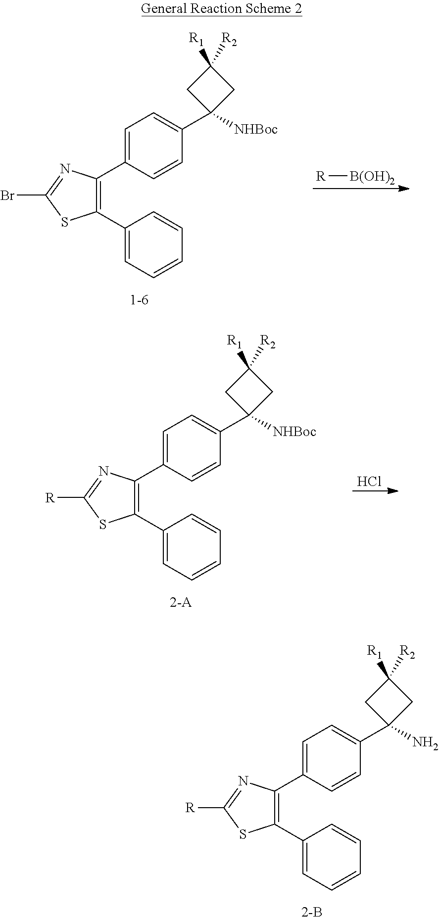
C1=C(C2=C(C3=CC=CC=C3)SC(Br)=N2)C=CC(C2([NHBoc])CC([R1])([R2])C2)=C1.[R][B(OH)2].C1=C(C2=C(C3=CC=CC=C3)SC([R])=N2)C=CC(C2([NHBoc])CC([R1])([R2])C2)=C1.Cl.C1=C(C2=C(C3=CC=CC=C3)SC([R])=N2)C=CC(C2(N)CC([R1])([R2])C2)=C1
